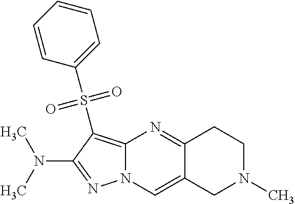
N1=C(N(C)C)C(S(C2=CC=CC=C2)(=O)=O)=C2N1C=C1C(=N2)CCN(C)C1
